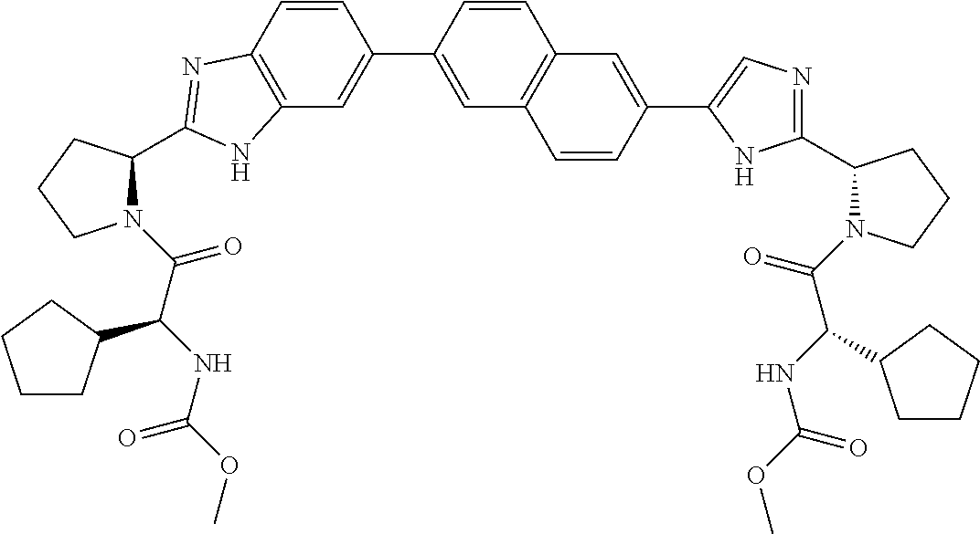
C12=C(C=C(C3=CC4=C(C=C3)C=C(C3=CN=C(C5N(C(=O)C(NC(=O)OC)C6CCCC6)CCC5)N3)C=C4)C=C1)NC(C1N(C(=O)C(NC(OC)=O)C3CCCC3)CCC1)=N2
